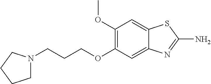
C1(OC)=C(OCCCN2CCCC2)C=C2C(=C1)SC(N)=N2
